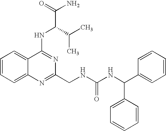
C12=CC=CC=C1N=C(CNC(NC(C1=CC=CC=C1)C1=CC=CC=C1)=O)N=C2NC(C(N)=O)C(C)C
